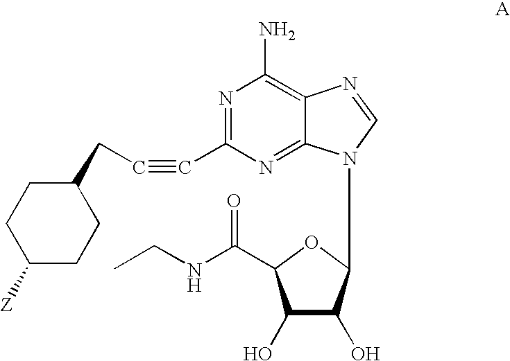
C1C([Z])CCC(CC#CC2=NC(N)=C3C(=N2)N(C2C(O)C(O)C(C(NCC)=O)O2)C=N3)C1
